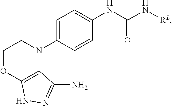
C1OC2=C(N(C3=CC=C(NC(N[RL])=O)C=C3)C1)C(N)=NN2
